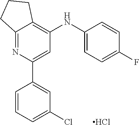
C1=C(C2=CC(Cl)=CC=C2)N=C2C(=C1NC1=CC=C(F)C=C1)CCC2.Cl
